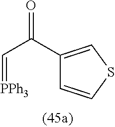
O=C(C1=CSC=C1)C=[PPh3]
